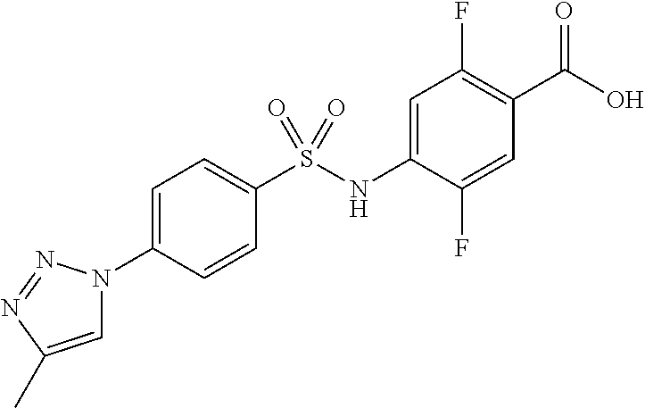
C1=C(N2C=C(C)N=N2)C=CC(S(NC2=CC(F)=C(C(O)=O)C=C2F)(=O)=O)=C1
